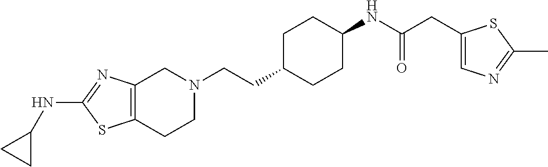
C12=C(CCN(CCC3CCC(NC(CC4=CN=C(C)S4)=O)CC3)C1)SC(NC1CC1)=N2
